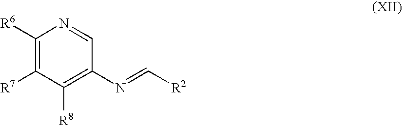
C1([R6])=C([R7])C([R8])=C(N=C[R2])C=N1
